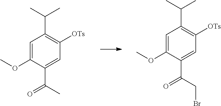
C1=C(OC)C(C(=O)CBr)=CC([OTs])=C1C(C)C.C1=C(OC)C(C(=O)C)=CC([OTs])=C1C(C)C
